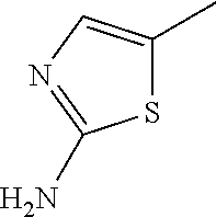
NC1=NC=C(C)S1
